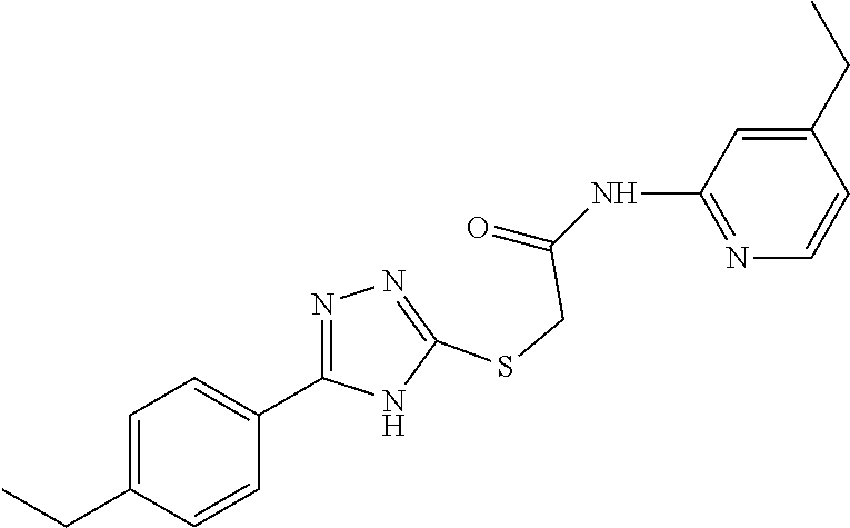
N1=C(NC(=O)CSC2=NN=C(C3=CC=C(CC)C=C3)N2)C=C(CC)C=C1
